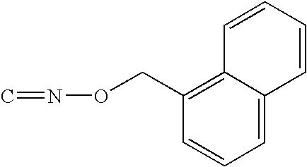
C=NOCC1=C2C(=CC=C1)C=CC=C2
